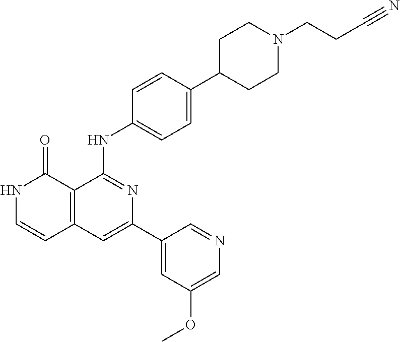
C1=CC(NC2=NC(C3=CC(OC)=CN=C3)=CC3=C2C(=O)NC=C3)=CC=C1C1CCN(CCC#N)CC1
